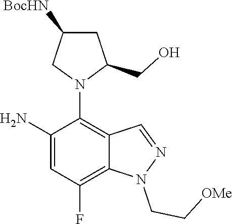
C1(N)=CC(F)=C2C(=C1N1C(CO)CC([BocHN])C1)C=NN2CC[OMe]
